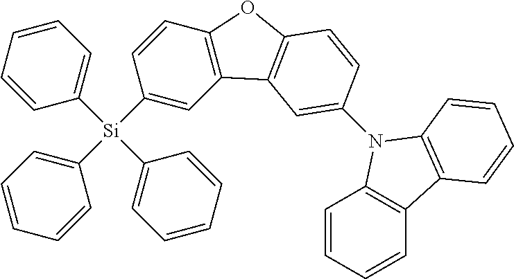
C1=CC=CC=C1[Si](C1=CC2=C(C=C1)OC1=C2C=C(N2C3=C(C=CC=C3)C3=C2C=CC=C3)C=C1)(C1=CC=CC=C1)C1=CC=CC=C1
